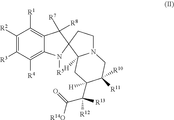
C1([R2])=C([R3])C([R4])=C2C(=C1[R1])C([R7])([R8])C1(N2[R5])CCN2C1([H])CC(C(C(=O)[R14O])([R13])[R12])([H])C([R10])([R11])C2
